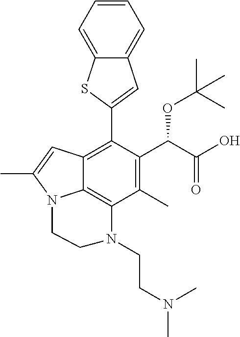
C1(C)=C(C(C(O)=O)OC(C)(C)C)C(C2=CC3=CC=CC=C3S2)=C2C3=C1N(CCN(C)C)CCN3C(C)=C2
